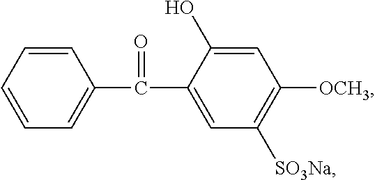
C1=CC=CC(C(C2=CC([SO3Na])=C([OCH3])C=C2O)=O)=C1
